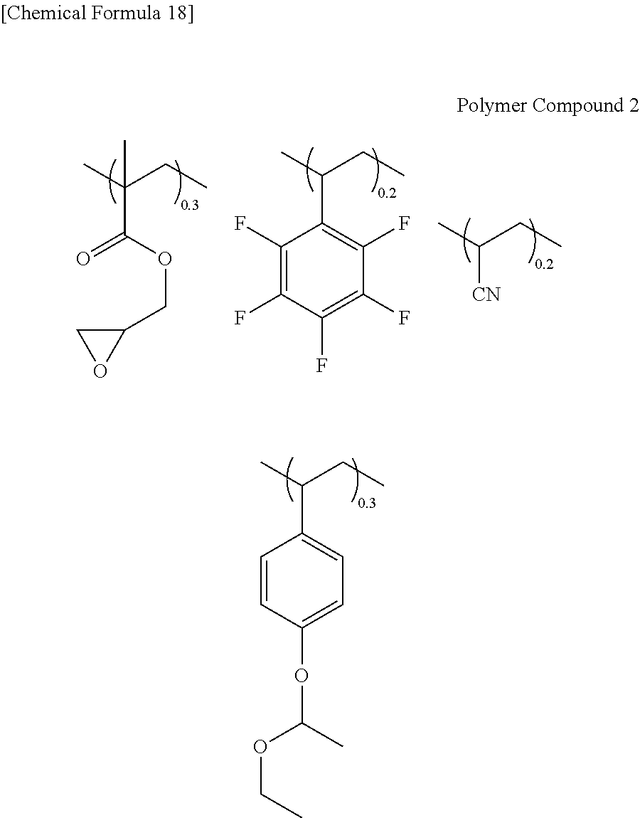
CC(CC)C1=CC=C(OC(C)OCC)C=C1.CC(CC)(C)C(=O)OCC1CO1.CC(CC)C1=C(F)C(F)=C(F)C(F)=C1F.CC(CC)[CN]
